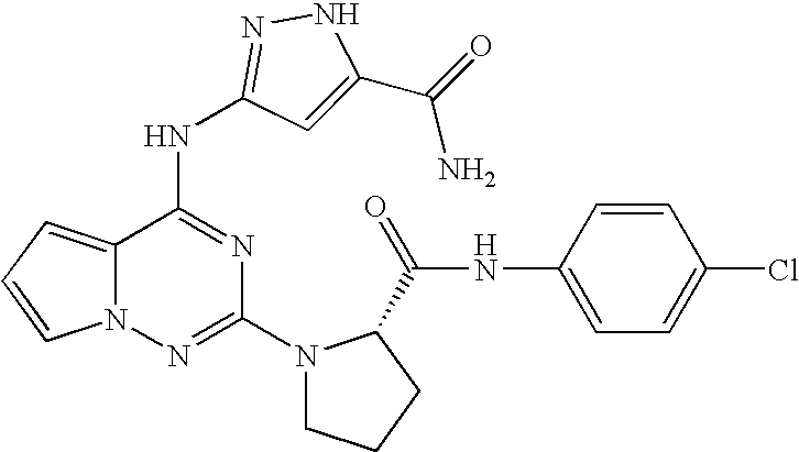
C1(N2CCCC2C(NC2=CC=C(Cl)C=C2)=O)=NN2C(=CC=C2)C(NC2=NNC(C(N)=O)=C2)=N1
